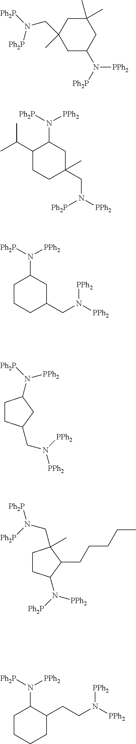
C1C(N([Ph2P])[PPh2])CC(C)(C)CC1(C)CN([Ph2P])[Ph2P].CC(C1C(N([Ph2P])[PPh2])CC(CN([PPh2])[Ph2P])(C)CC1)C.C1C(N([Ph2P])[PPh2])CC(CN([PPh2])[PPh2])CC1.C1CC(CN([PPh2])[PPh2])CC1N([Ph2P])[PPh2].C1CC(N([Ph2P])[PPh2])C(CCCCC)C1(CN([Ph2P])[Ph2P])C.C1C(N([Ph2P])[PPh2])C(CCN([PPh2])[PPh2])CCC1
